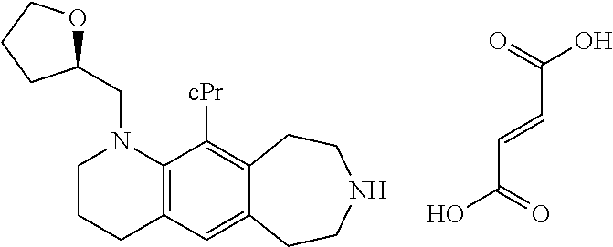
C1CCC2=C(N1CC1OCCC1)C([cPr])=C1C(=C2)CCNCC1.C(C=CC(O)=O)(O)=O
